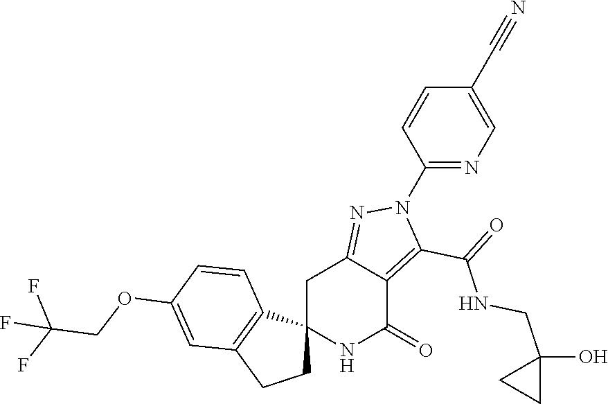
C12(NC(=O)C3=C(C(=O)NCC4(O)CC4)N(C4=NC=C(C#N)C=C4)N=C3C1)CCC1=C2C=CC(OCC(F)(F)F)=C1
